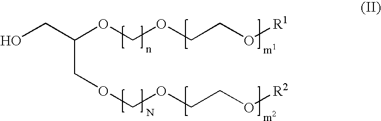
OCC(OCOCCO[R1])COCOCCO[R2]
